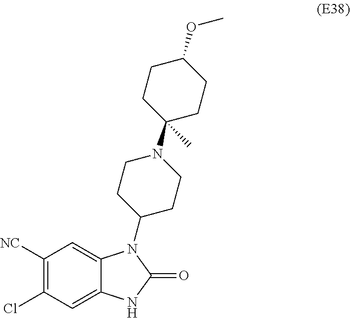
C1([NC])=C(Cl)C=C2C(=C1)N(C1CCN(C3(C)CCC(OC)CC3)CC1)C(=O)N2
